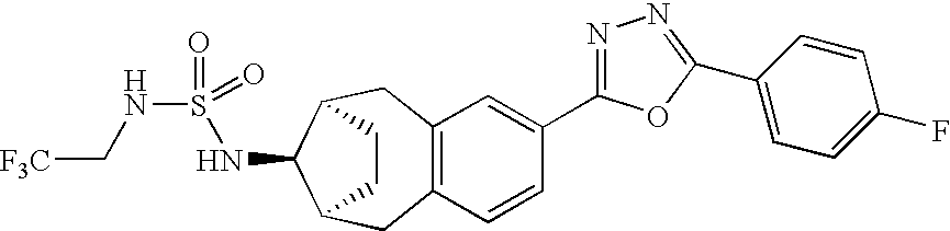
C12=C(C=CC(C3=NN=C(C4=CC=C(F)C=C4)O3)=C1)CC1C(NS(NC[F3C])(=O)=O)C(C2)CC1
